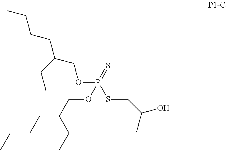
O(P(OCC(CC)CCCC)(=S)SCC(O)C)CC(CCCC)CC
